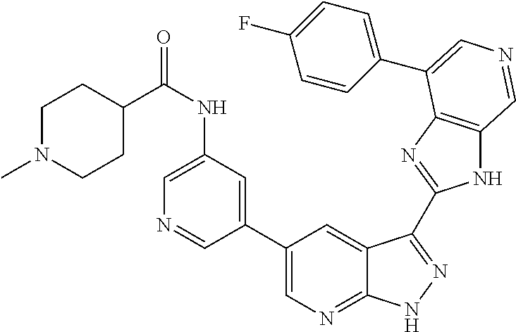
C1(C2=CN=C3C(=C2)C(C2=NC4=C(N2)C=NC=C4C2=CC=C(F)C=C2)=NN3)=CC(NC(C2CCN(C)CC2)=O)=CN=C1
